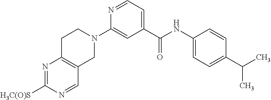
N1=C([H3C(O)S])N=CC2=C1CCN(C1=CC(C(NC3=CC=C(C(C)C)C=C3)=O)=CC=N1)C2
